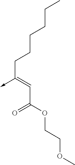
C(C(OCCOC)=O)=C(CCCCCC)->C
